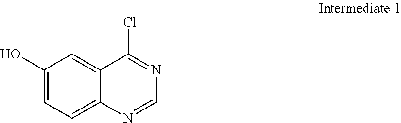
C1(O)=CC=C2C(=C1)C(Cl)=NC=N2
